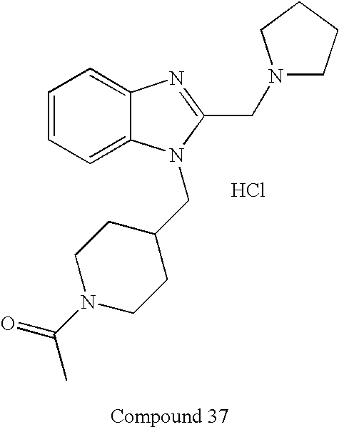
C1=CC=C2C(=C1)N=C(CN1CCCC1)N2CC1CCN(C(=O)C)CC1.Cl
